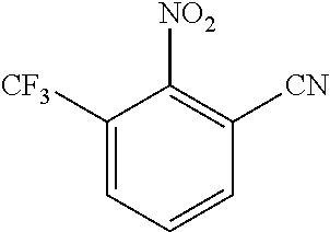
C1([CF3])=CC=CC([CN])=C1[NO2]
